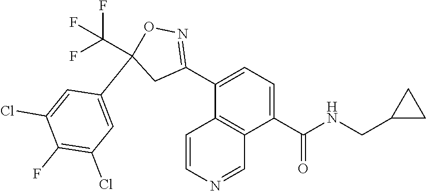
C1(C(NCC2CC2)=O)=CC=C(C2=NOC(C3=CC(Cl)=C(F)C(Cl)=C3)(C(F)(F)F)C2)C2=C1C=NC=C2
